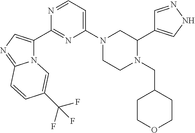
C1=NNC=C1C1CN(C2=CC=NC(C3=CN=C4N3C=C(C(F)(F)F)C=C4)=N2)CCN1CC1CCOCC1
